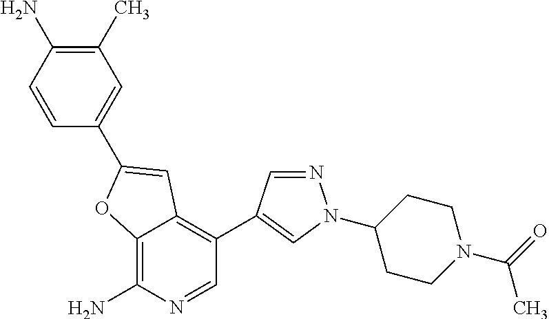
C12=C(N)N=CC(C3=CN(C4CCN(C(=O)C)CC4)N=C3)=C1C=C(C1=CC(C)=C(N)C=C1)O2
